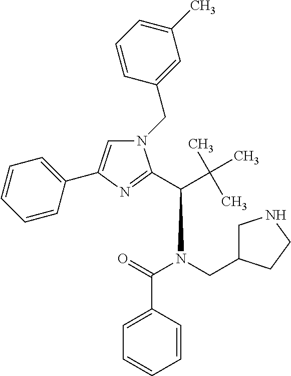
N1(CC2=CC(C)=CC=C2)C=C(C2=CC=CC=C2)N=C1C(C(C)(C)C)N(C(=O)C1=CC=CC=C1)CC1CNCC1
